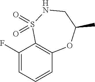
C1(F)=CC=CC2=C1S(=O)(=O)NCC(C)O2
